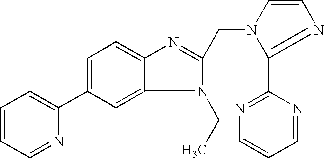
C1=C(C2=CC=CC=N2)C=C2C(=C1)N=C(CN1C(C3=NC=CC=N3)=NC=C1)N2CC
